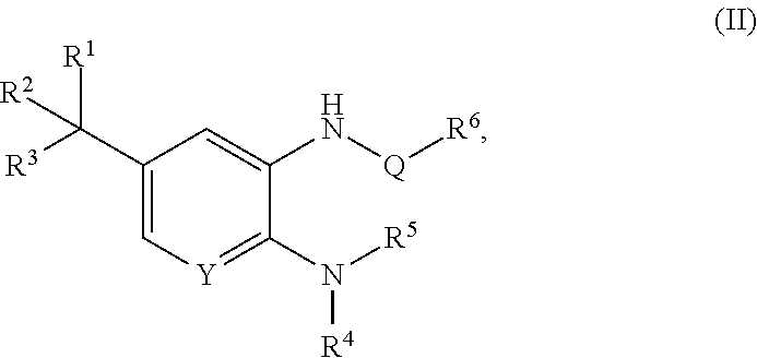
C1=C(C([R1])([R3])[R2])C=C(N[Q][R6])C(N([R5])[R4])=[Y]1
